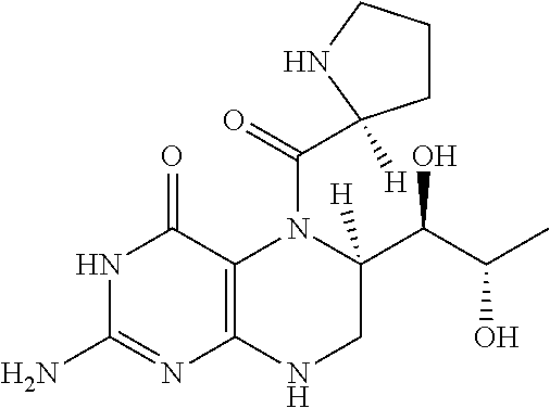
N1C(N)=NC2=C(C1=O)N(C(=O)C1([H])CCCN1)C(C(C(C)O)O)([H])CN2
